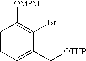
C1=CC=C(C[OTHP])C(Br)=C1[OMPM]
